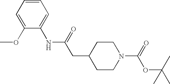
C1=C(OC)C(NC(CC2CCN(C(=O)OC(C)(C)C)CC2)=O)=CC=C1
